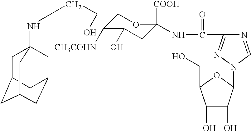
[COOH]C1(NC(C2=NN(C3C(O)C(O)C(CO)O3)C=N2)=O)CC(O)C([CH3COHN])C(C(O)CNC23CC4CC(CC(C2)C4)C3)O1
